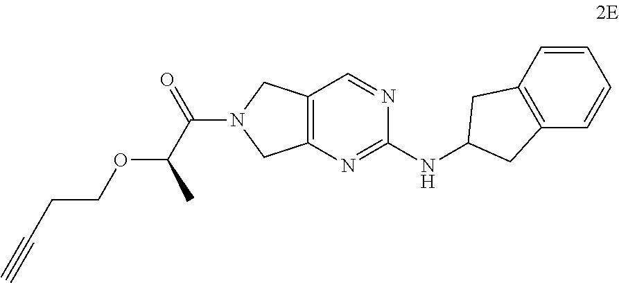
C1=CC2=C(C=C1)CC(NC1=NC3=C(C=N1)CN(C(C(OCCC#C)C)=O)C3)C2
